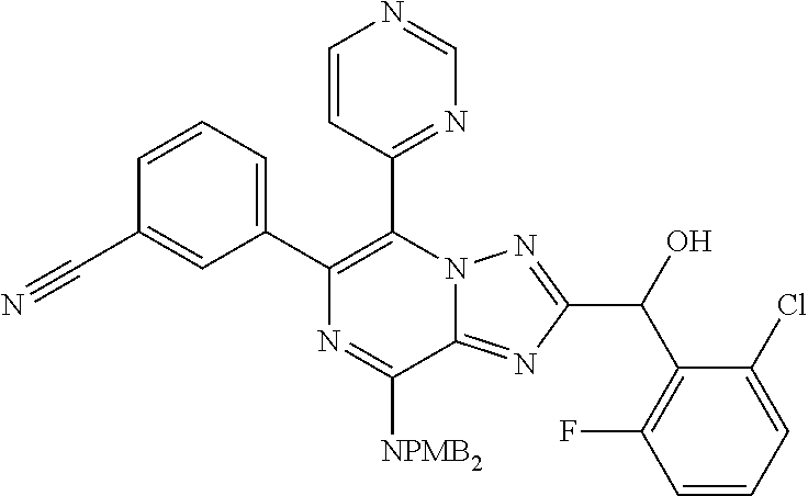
C1(C2=CC=CC(C#N)=C2)=C(C2=NC=NC=C2)N2C(=NC(C(O)C3=C(F)C=CC=C3Cl)=N2)C([NPMB2])=N1
